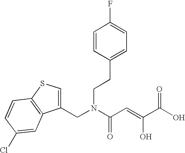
C(N(C(C=C(O)C(O)=O)=O)CCC1=CC=C(F)C=C1)C1=CSC2=C1C=C(Cl)C=C2
